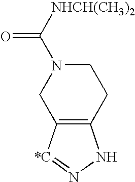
C12=C([*C]=NN1)CN(C([NHCH(CH3)2])=O)CC2
